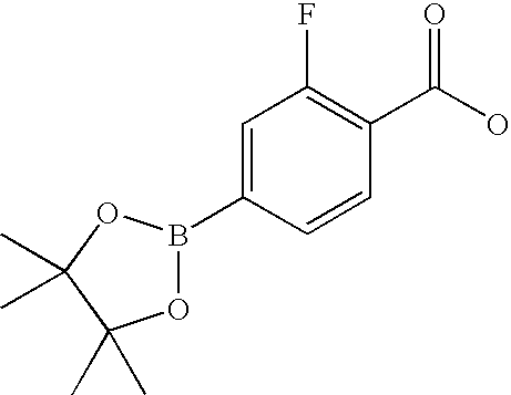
C1=C(B2OC(C)(C)C(C)(C)O2)C=CC(C(O)=O)=C1F
